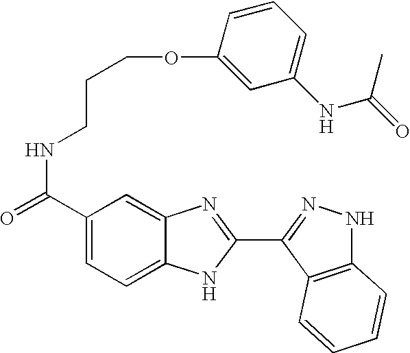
C1(C(=O)NCCCOC2=CC(NC(=O)C)=CC=C2)=CC=C2C(=C1)N=C(C1=NNC3=C1C=CC=C3)N2
